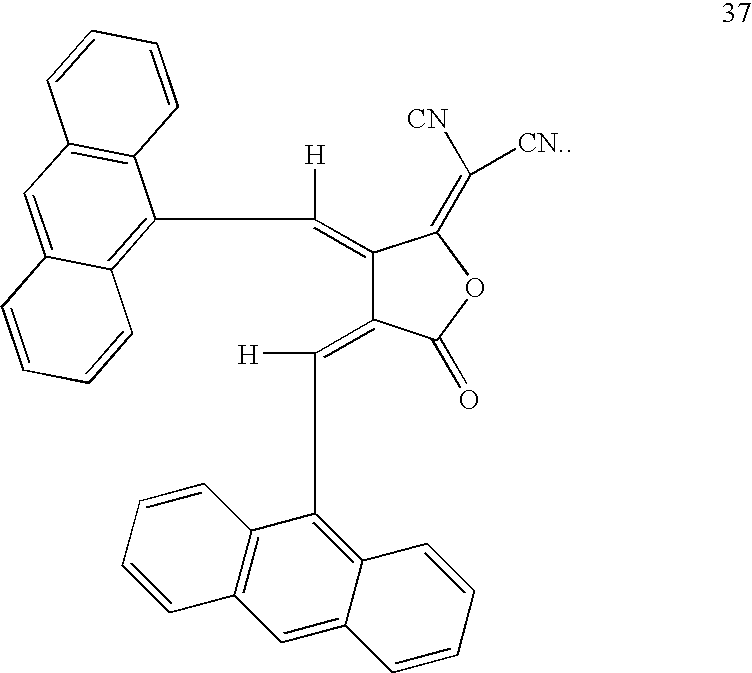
C1(=C([H])C2=C3C(=CC4=C2C=CC=C4)C=CC=C3)C(=C([H])C2=C3C(=CC4=C2C=CC=C4)C=CC=C3)C(=O)OC1=C([CN])[CN.]
